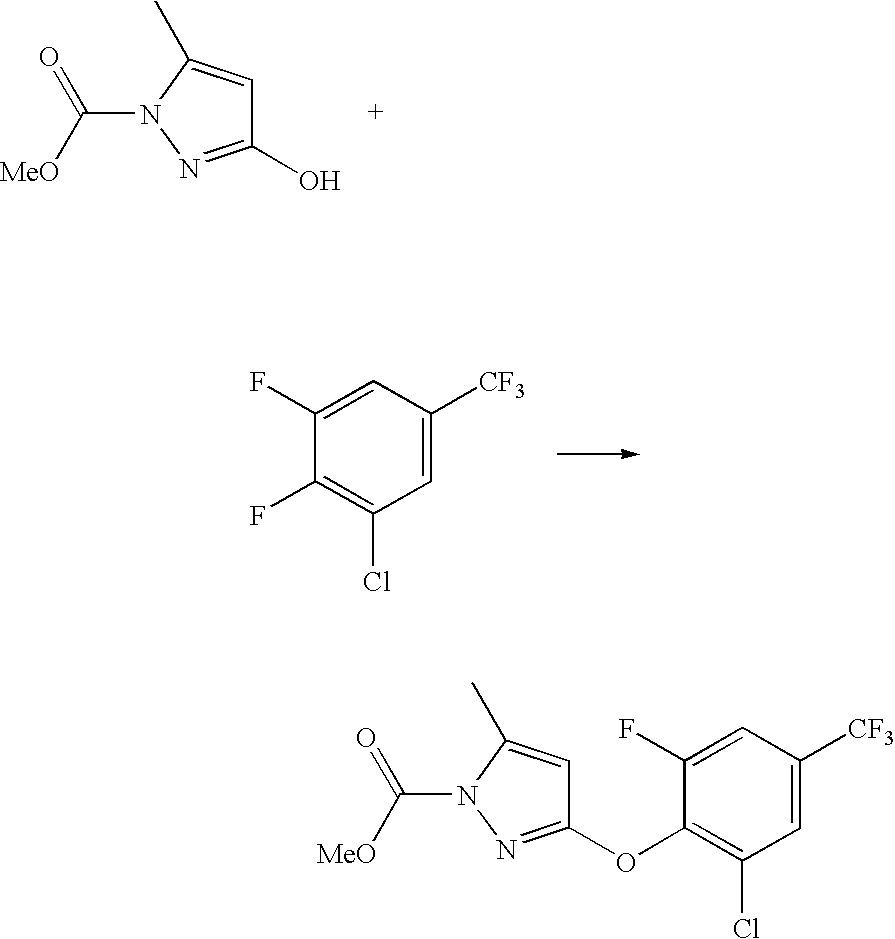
C1(O)=NN(C([MeO])=O)C(C)=C1.C1=C([CF3])C=C(F)C(F)=C1Cl.C1=C([CF3])C=C(F)C(OC2=NN(C([MeO])=O)C(C)=C2)=C1Cl
